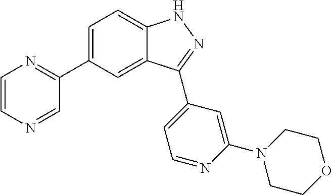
C1=C(C2=NC=CN=C2)C=C2C(=C1)NN=C2C1=CC=NC(N2CCOCC2)=C1
